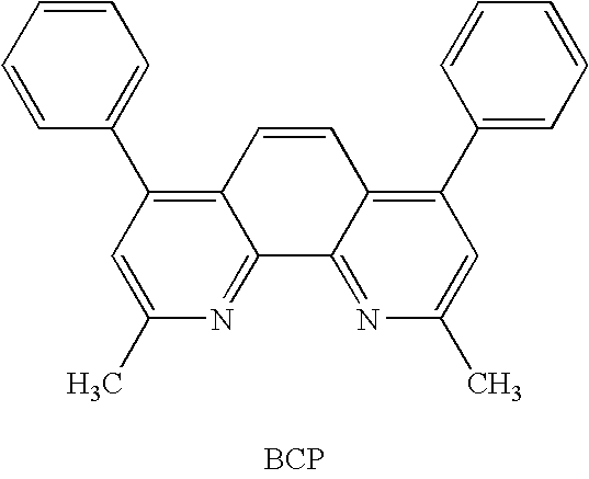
C1=C(C)N=C2C(=C1C1=CC=CC=C1)C=CC1=C(C3=CC=CC=C3)C=C(C)N=C21.[BCP]
